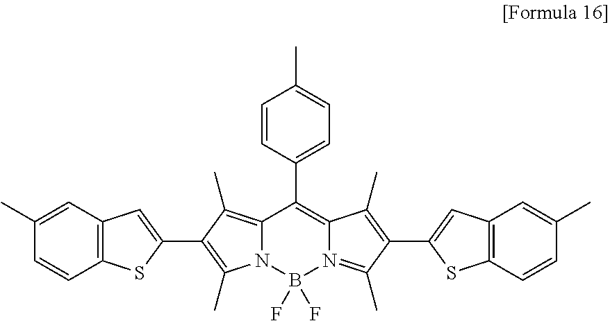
C12=C(C)C(C3=CC4=C(S3)C=CC(C)=C4)=C(C)N1B(F)(F)N1=C(C)C(C3=CC4=C(S3)C=CC(C)=C4)=C(C)C1=C2C1=CC=C(C)C=C1
